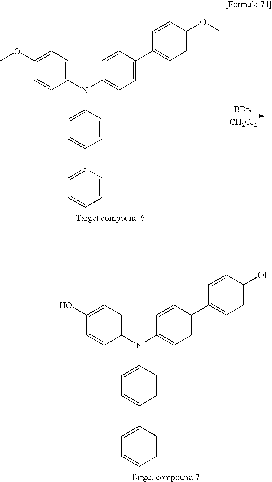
C1(N(C2=CC=C(C3=CC=C(OC)C=C3)C=C2)C2=CC=C(C3=CC=CC=C3)C=C2)=CC=C(OC)C=C1.[BBr3].[CH2Cl2].C1(N(C2=CC=C(C3=CC=C(O)C=C3)C=C2)C2=CC=C(C3=CC=CC=C3)C=C2)=CC=C(O)C=C1
